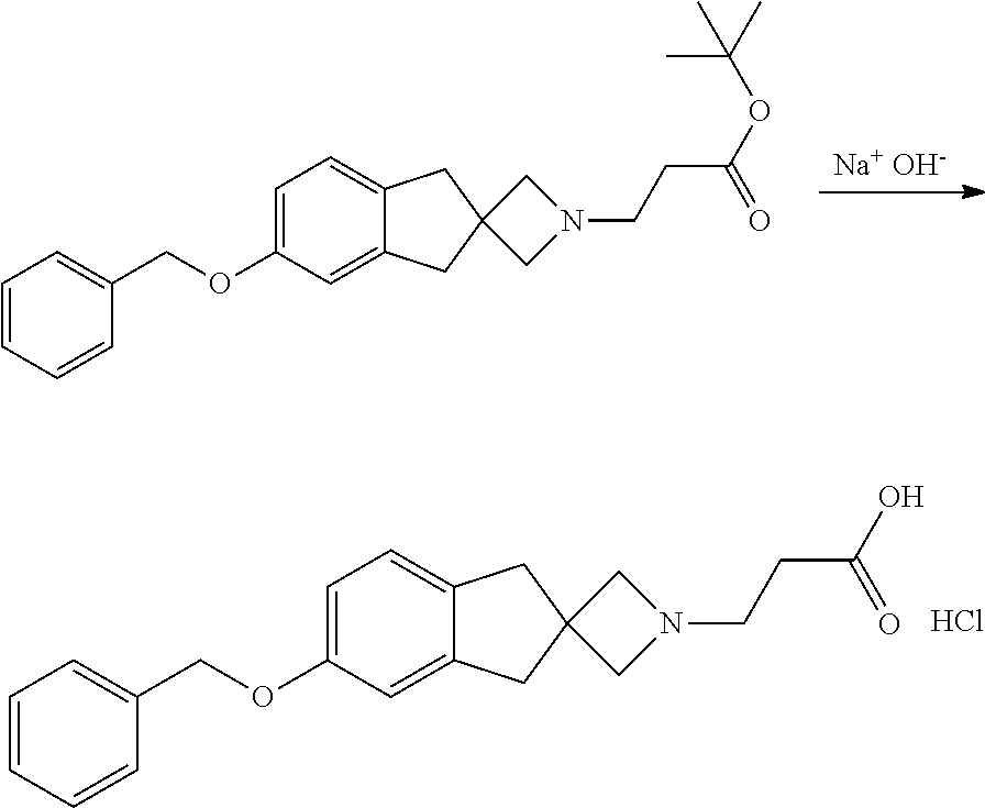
[Na+ OH-].C1=C(OCC2=CC=CC=C2)C=C2C(=C1)CC1(C2)CN(CCC(OC(C)(C)C)=O)C1.C1=C(OCC2=CC=CC=C2)C=C2C(=C1)CC1(C2)CN(CCC(O)=O)C1.Cl
